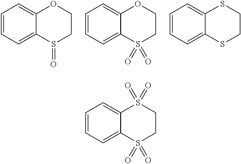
C1=CC=C2C(=C1)OCCS2=O.C1=CC=C2C(=C1)OCCS2(=O)=O.C1=CC=C2C(=C1)SCCS2.C1=CC=C2C(=C1)S(=O)(=O)CCS2(=O)=O
